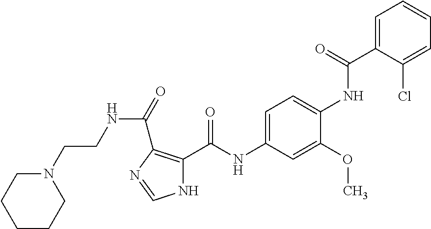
C1=C(C(NC2=CC=C(NC(C3=C(C(=O)NCCN4CCCCC4)N=CN3)=O)C=C2OC)=O)C(Cl)=CC=C1
